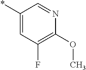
*C1=CC(F)=C(OC)N=C1
